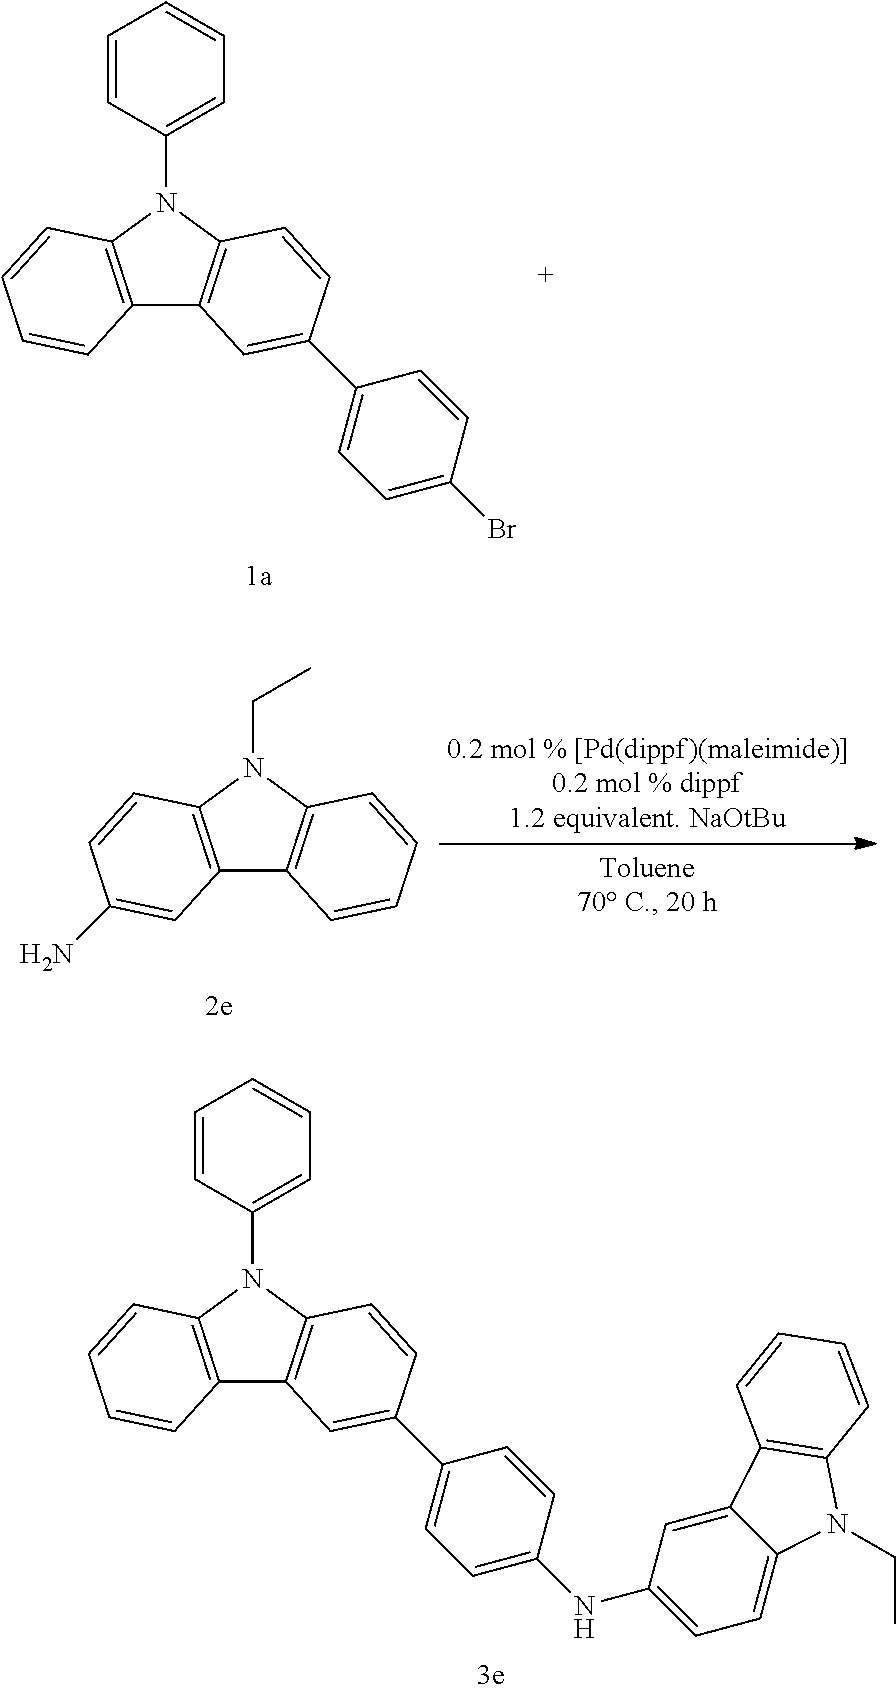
C12=C(N(C3=CC=CC=C3)C3=C1C=C(C1=CC=C(Br)C=C1)C=C3)C=CC=C2.C12=C(N(C3=CC=CC=C3)C3=C1C=C(C1=CC=C(NC4=CC=C5C(=C4)C4=C(N5CC)C=CC=C4)C=C1)C=C3)C=CC=C2.C12=C(N(CC)C3=C1C=CC=C3)C=CC(N)=C2
